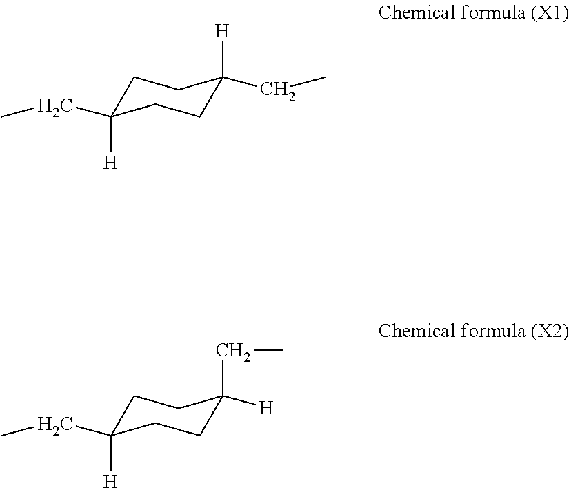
C1C(CC)([H])CCC([H])(CC)C1.C1C(CC)([H])CCC(CC)([H])C1
